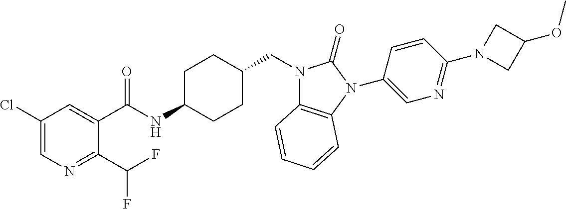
C1(Cl)=CN=C(C(F)F)C(C(NC2CCC(CN3C4=C(N(C5=CN=C(N6CC(OC)C6)C=C5)C3=O)C=CC=C4)CC2)=O)=C1
